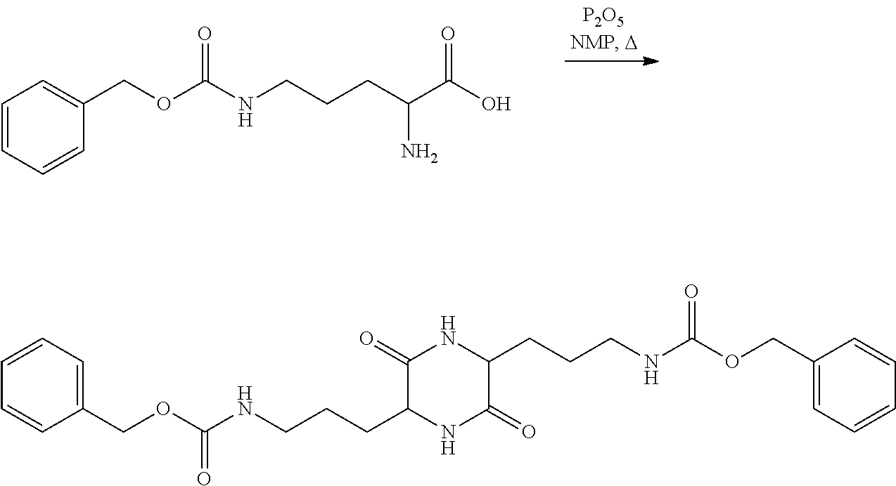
O(C(NCCCC(C(O)=O)N)=O)CC1=CC=CC=C1.C(OC(NCCCC1NC(=O)C(CCCNC(OCC2=CC=CC=C2)=O)NC1=O)=O)C1=CC=CC=C1
